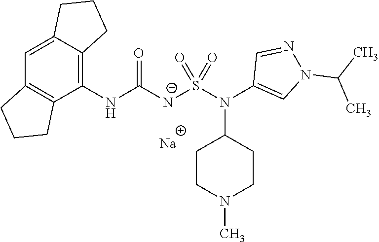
C1(NC([N-]S(N(C2=CN(C(C)C)N=C2)C2CCN(C)CC2)(=O)=O)=O)=C2C(=CC3=C1CCC3)CCC2.[Na]
